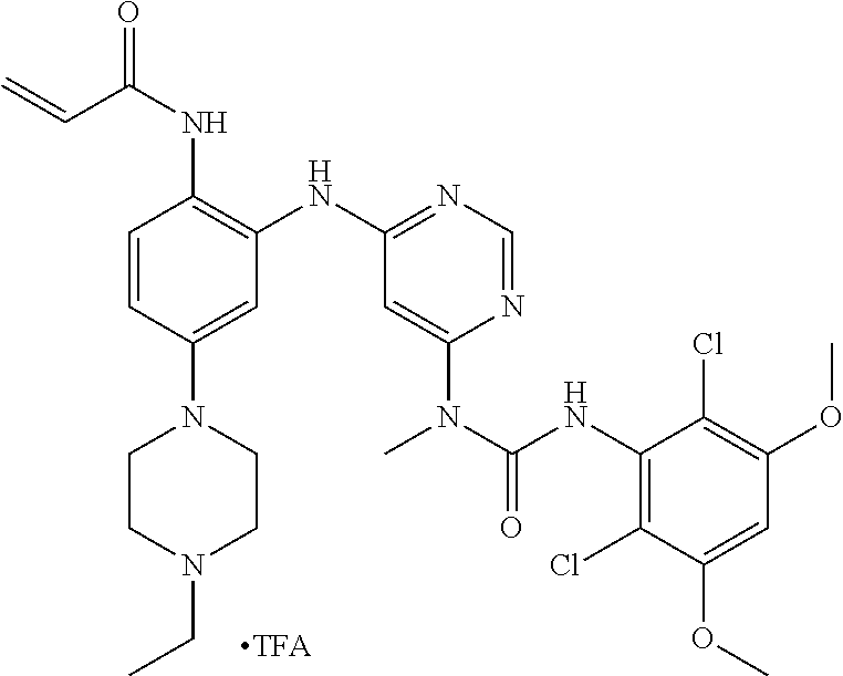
C1=CC(N2CCN(CC)CC2)=CC(NC2=NC=NC(N(C)C(NC3=C(Cl)C(OC)=CC(OC)=C3Cl)=O)=C2)=C1NC(C=C)=O
